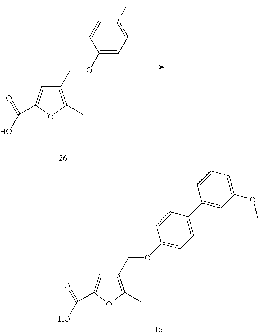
C1(COC2=CC=C(I)C=C2)=C(C)OC(C(=O)O)=C1.C1(COC2=CC=C(C3=CC(OC)=CC=C3)C=C2)=C(C)OC(C(=O)O)=C1
